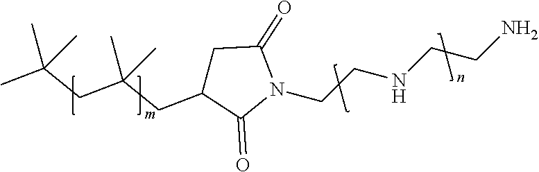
N1(CCNCCN)C(=O)CC(CC(CC(C)(C)C)(C)C)C1=O
